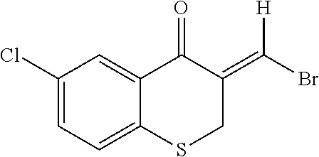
C1(Cl)=CC=C2C(=C1)C(=O)C(=C(Br)[H])CS2
